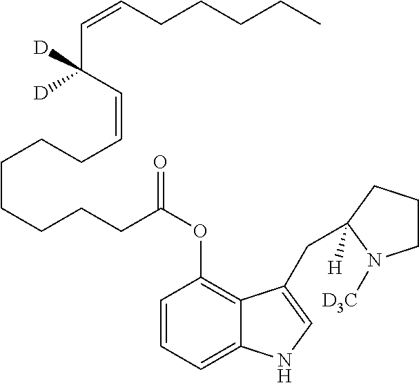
C1=CC=C2C(=C1OC(=O)CCCCCCCC=CC(C=CCCCCC)([D])[D])C(CC1([H])CCCN1[D3C])=CN2
